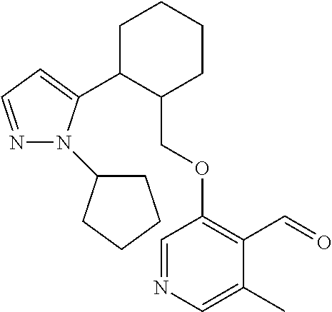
C1C(C2=CC=NN2C2CCCC2)C(COC2=C(C=O)C(C)=CN=C2)CCC1
